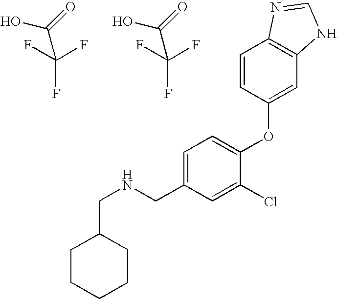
OC(=O)C(F)(F)F.OC(=O)C(F)(F)F.C1(CNCC2=CC=C(OC3=CC4=C(C=C3)N=CN4)C(Cl)=C2)CCCCC1
